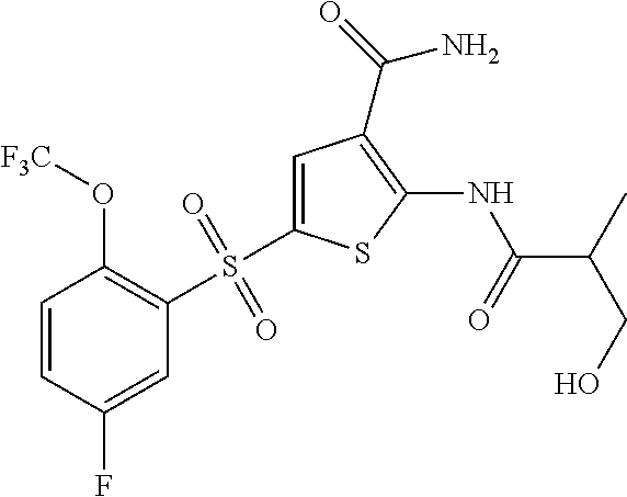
CC(CO)C(=O)NC1=C(C(=O)N)C=C(S(C2=C(O[F3C])C=CC(F)=C2)(=O)=O)S1
